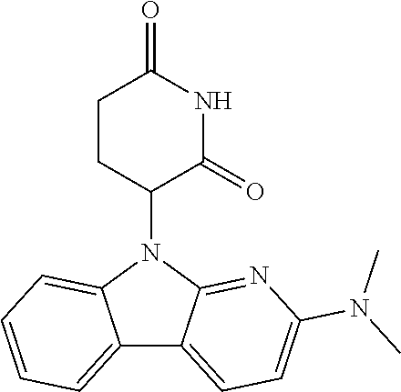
N1(C2CCC(=O)NC2=O)C2=NC(N(C)C)=CC=C2C2=CC=CC=C12
